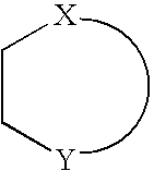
C(C[Y])[X]
